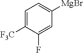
C1=C([F3C])C(F)=CC([MgBr])=C1
